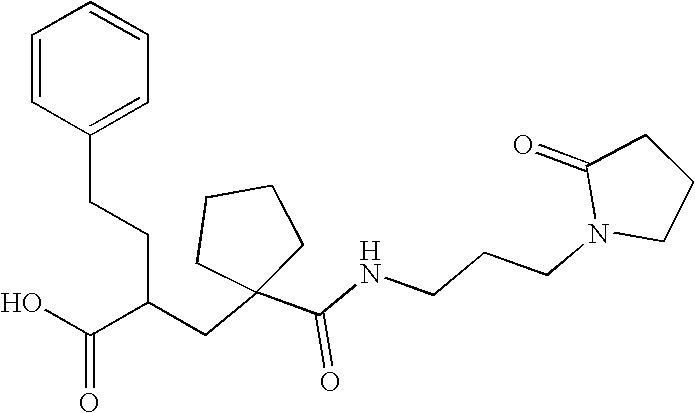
C1=CC(CCC(C(O)=O)CC2(C(NCCCN3C(=O)CCC3)=O)CCCC2)=CC=C1
